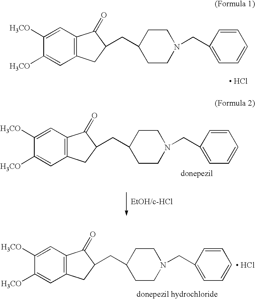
C12=C(C=C([H3CO])C([H3CO])=C1)C(=O)C(CC1CCN(CC3=CC=CC=C3)CC1)C2.[ HCl].C12=C(CC(CC3CCN(CC4=CC=CC=C4)CC3)C1=O)C=C([H3CO])C([H3CO])=C2.C12=C(CC(CC3CCN(CC4=CC=CC=C4)CC3)C1=O)C=C([H3CO])C([H3CO])=C2.[ HCl]
